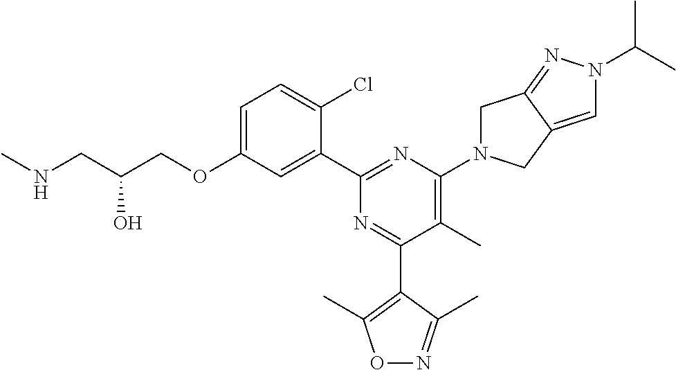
C1=C(OCC(CNC)O)C=C(C2=NC(N3CC4=NN(C(C)C)C=C4C3)=C(C)C(C3=C(C)ON=C3C)=N2)C(Cl)=C1
